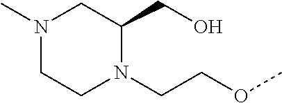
N1(C)CCN(CCOC)C(CO)C1
